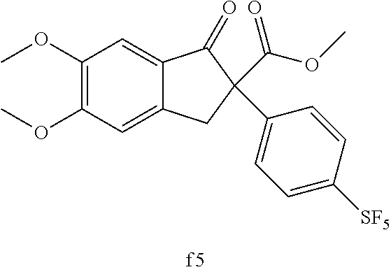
C1(OC)=C(OC)C=C2C(=C1)C(=O)C(C(=O)OC)(C1=CC=C([SF5])C=C1)C2
